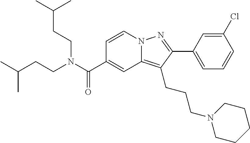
C1=CN2C(=C(CCCN3CCCCC3)C(C3=CC=CC(Cl)=C3)=N2)C=C1C(N(CCC(C)C)CCC(C)C)=O
